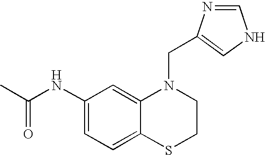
C1=C(NC(C)=O)C=C2C(=C1)SCCN2CC1=CNC=N1
